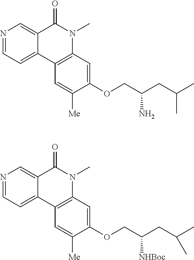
N1=CC=C2C(=C1)C(=O)N(C)C1=C2C=C([Me])C(OCC(CC(C)C)N)=C1.N1=CC=C2C(=C1)C(=O)N(C)C1=C2C=C([Me])C(OCC(CC(C)C)[NHBoc])=C1
